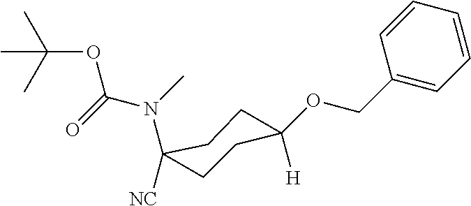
C1(COC2([H])CCC([NC])(N(C)C(=O)OC(C)(C)C)CC2)=CC=CC=C1
